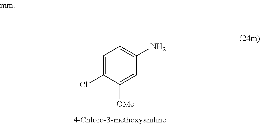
C1=C(Cl)C([OMe])=CC(N)=C1
